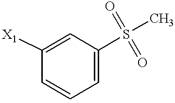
C1=C([X1])C=CC=C1S(=O)(=O)C
